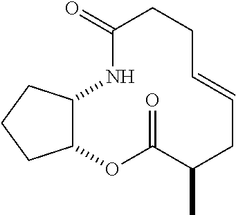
C12C(OC(=O)C(C)CC=CCCC(=O)N1)CCC2
